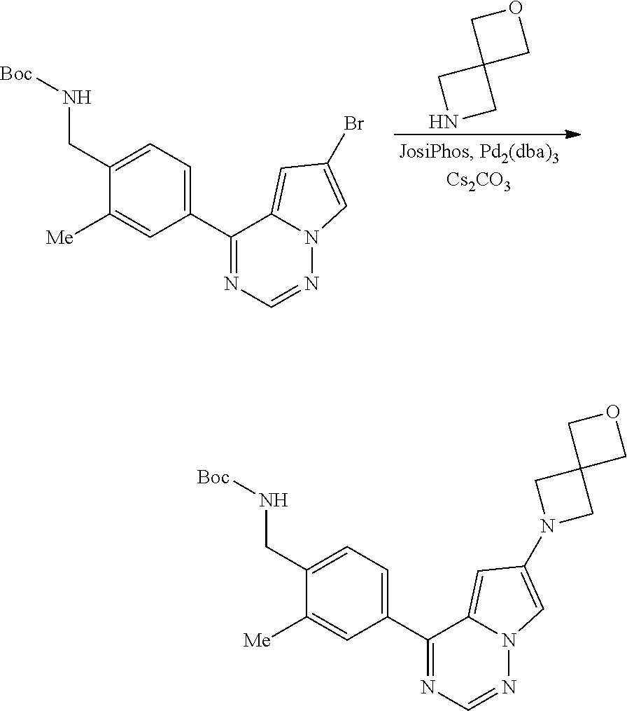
N(CC1=CC=C(C2=NC=NN3C2=CC(Br)=C3)C=C1[Me])[Boc].N1CC2(C1)COC2.N(CC1=CC=C(C2=NC=NN3C2=CC(N2CC4(C2)COC4)=C3)C=C1[Me])[Boc]
